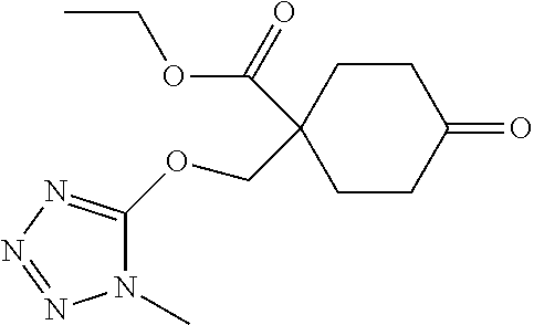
N1(C)C(OCC2(C(OCC)=O)CCC(=O)CC2)=NN=N1
